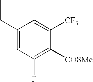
C1=C([CF3])C([COSMe])=C(F)C=C1CC
